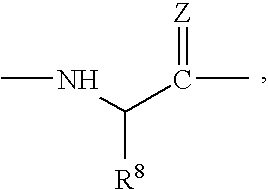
CNC(C(C)=[Z])[R8]
